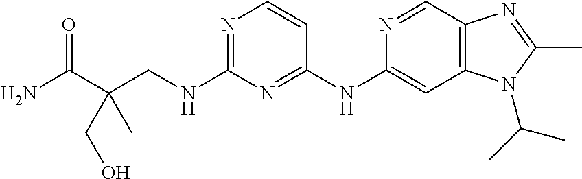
C1(NC2=CC3=C(C=N2)N=C(C)N3C(C)C)=NC(NCC(C(N)=O)(CO)C)=NC=C1
